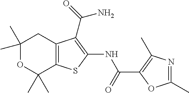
C1(C)(C)OC(C)(C)C2=C(C1)C(C(=O)N)=C(NC(C1=C(C)N=C(C)O1)=O)S2
